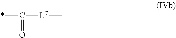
C(=O)([L7]C)*
